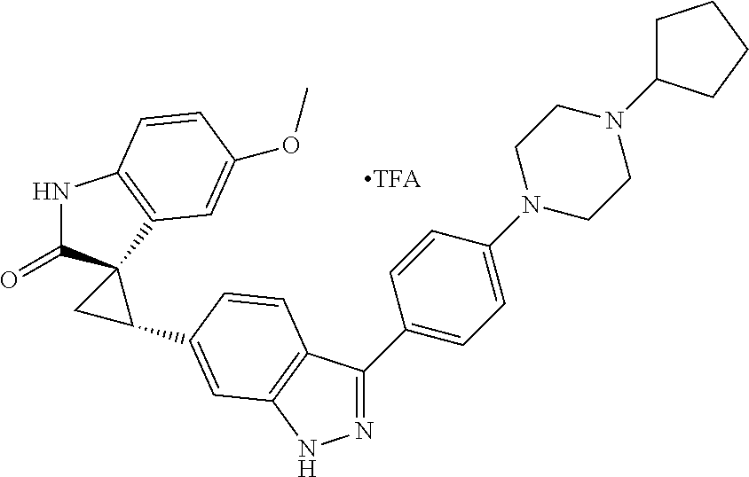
N1=C(C2=CC=C(N3CCN(C4CCCC4)CC3)C=C2)C2=C(N1)C=C(C1CC13C(=O)NC1=C3C=C(OC)C=C1)C=C2
